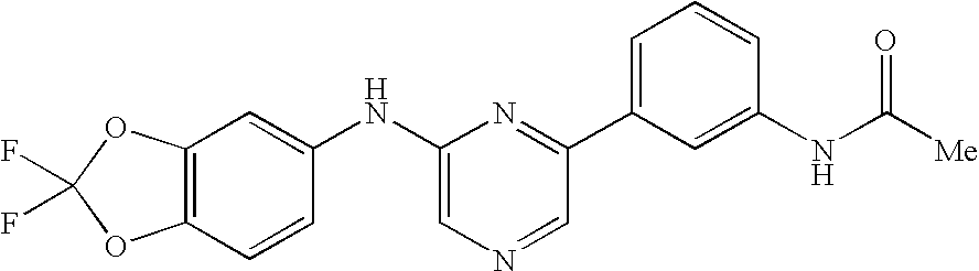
C12=C(C=CC(NC3=CN=CC(C4=CC=CC(NC([Me])=O)=C4)=N3)=C1)OC(F)(F)O2
